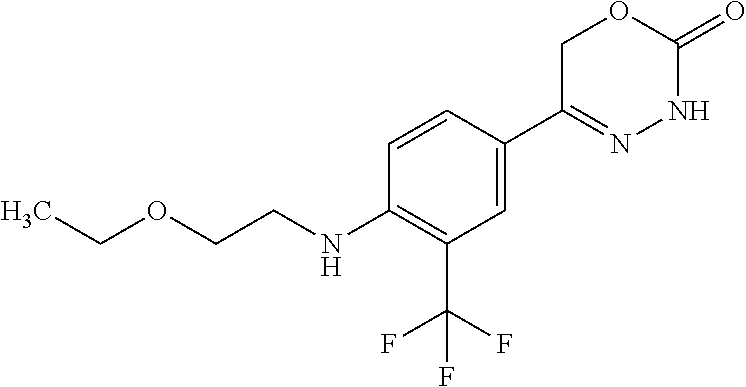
C1=CC(C2=NNC(=O)OC2)=CC(C(F)(F)F)=C1NCCOCC
